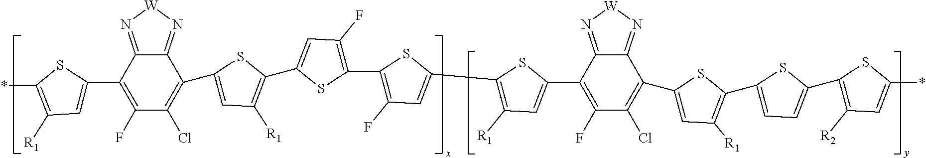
C1(F)=C(C2=CC([R1])=C(*)S2)C2=N[W]N=C2C(C2=CC([R1])=C(C3=CC(F)=C(C4=C(F)C=C(C5=C([R1])C=C(C6=C(F)C(Cl)=C(C7=CC([R1])=C(C8=CC=C(C9=C([R2])C=C(*)S9)S8)S7)C7=N[W]N=C67)S5)S4)S3)S2)=C1Cl
